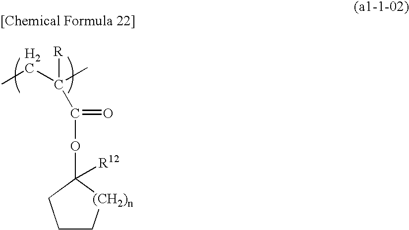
CCC(C)([R])C(OC1([R12])[(CH2)n]CCC1)=O
